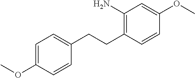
O(C1=CC=C(CCC2=C(N)C=C(OC)C=C2)C=C1)C
